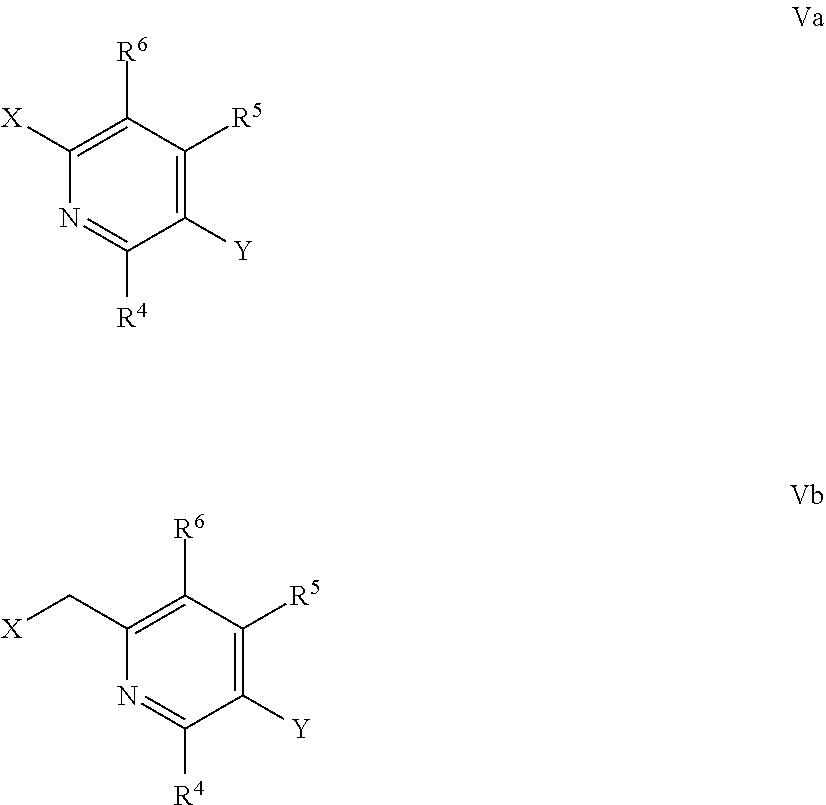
C1([Y])=C([R5])C([R6])=C([X])N=C1[R4].C1([Y])=C([R5])C([R6])=C(C[X])N=C1[R4]
